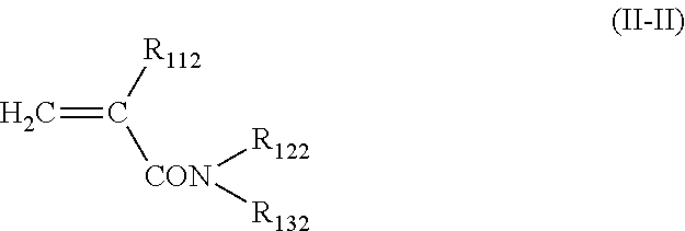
C=C([R112])[CON]([R122])[R132]
